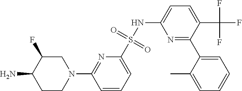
N1(C2=NC(S(NC3=CC=C(C(F)(F)F)C(C4=CC=CC=C4C)=N3)(=O)=O)=CC=C2)CC(F)C(N)CC1
